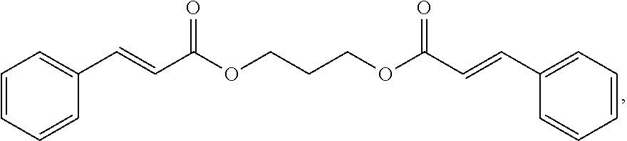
C1=CC=CC(C=CC(OCCCOC(C=CC2=CC=CC=C2)=O)=O)=C1
